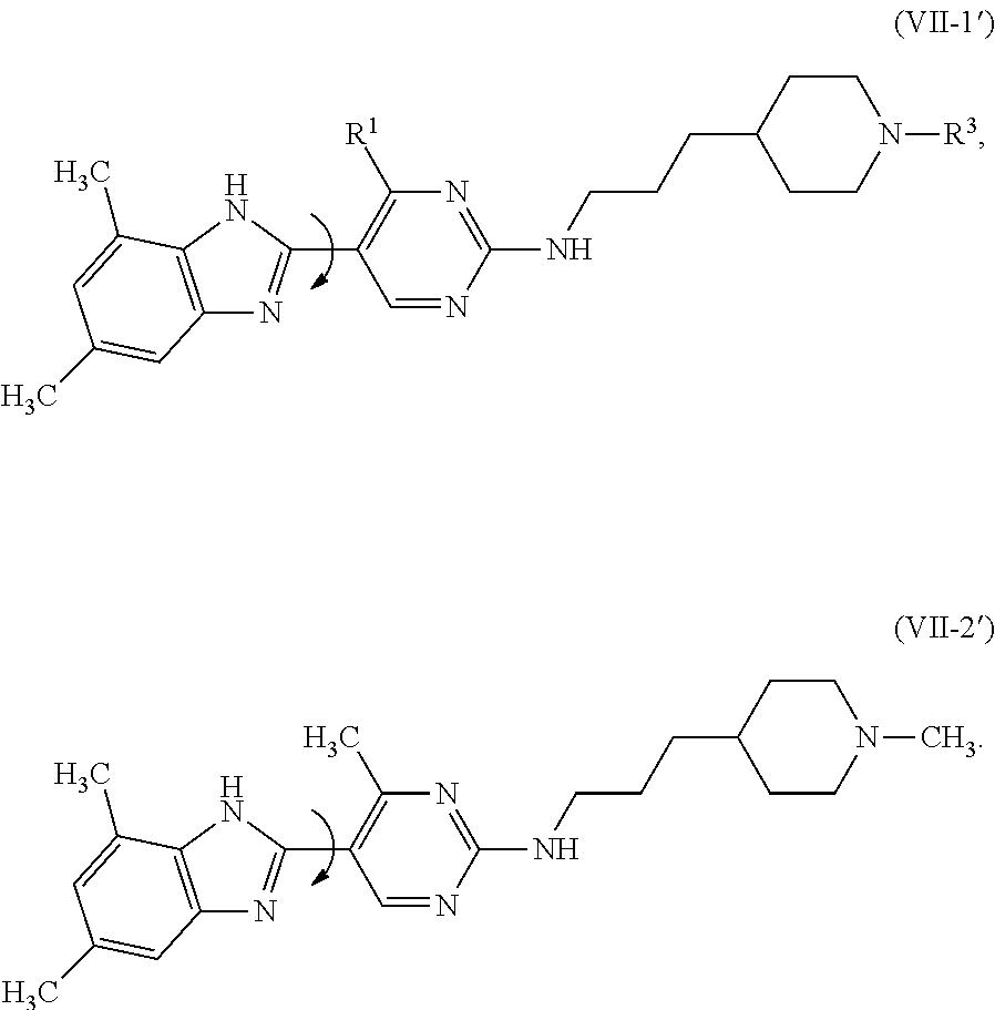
C1(C2=NC3=C(N2)C(C)=CC(C)=C3)=C([R1])N=C(NCCCC2CCN([R3])CC2)N=C1.C1(C2=NC3=C(N2)C(C)=CC(C)=C3)=C(C)N=C(NCCCC2CCN(C)CC2)N=C1
